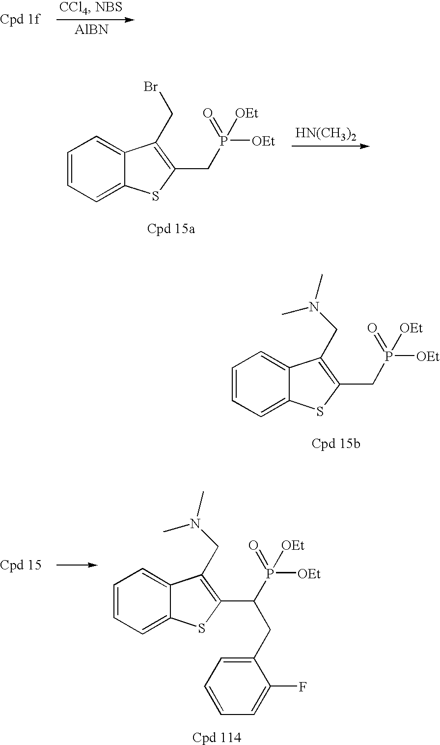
C1=CC=C2C(=C1)C(CBr)=C(CP([OEt])([OEt])=O)S2.[HN(CH3)2].C1=CC=C2C(=C1)C(CN(C)C)=C(CP([OEt])([OEt])=O)S2.C1=CC=C2C(=C1)C(CN(C)C)=C(C(P([OEt])([OEt])=O)CC1=CC=CC=C1F)S2.[AlBN]
